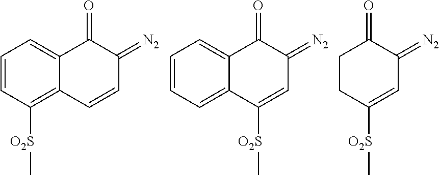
C1=CC([O2S]C)=C2C(=C1)C(=O)C(=[N2])C=C2.C1=CC=C2C(=C1)C(=O)C(=[N2])C=C2[O2S]C.C1CC(=O)C(=[N2])C=C1[O2S]C
